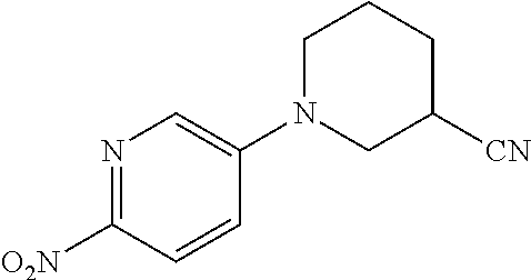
C1N(C2=CN=C([O2N])C=C2)CC([CN])CC1
